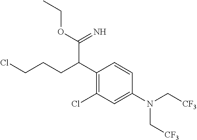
C1(C(CCCCl)C(=N)OCC)=C(Cl)C=C(N(C[CF3])C[CF3])C=C1
